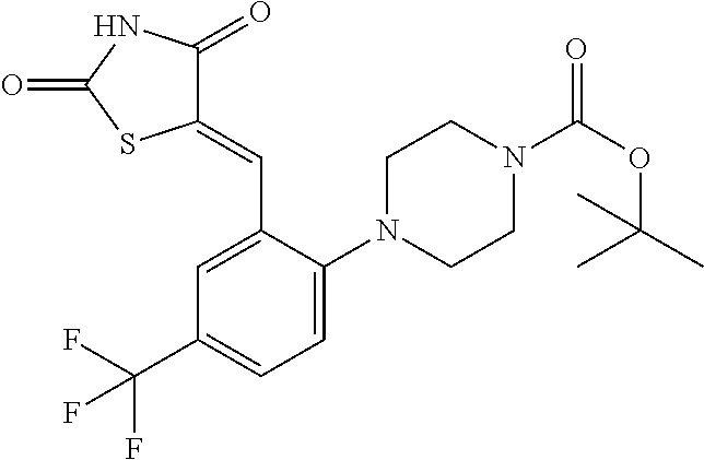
C1=C(N2CCN(C(OC(C)(C)C)=O)CC2)C(C=C2C(=O)NC(=O)S2)=CC(C(F)(F)F)=C1
